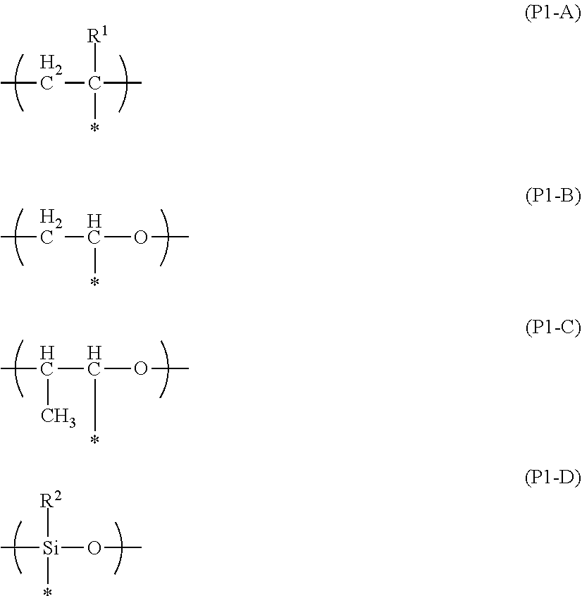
CCC(*)([R1])C.CCC(*)OC.CC(C(*)OC)C.C[Si]([R2])(*)OC
